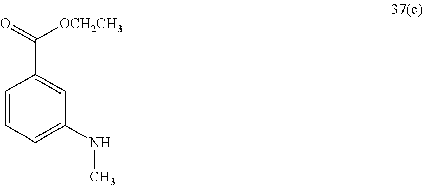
C1=CC=C(NC)C=C1C(=O)[OCH2CH3]
